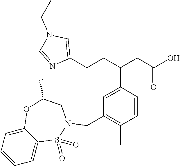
C1(CCC(CC(O)=O)C2=CC(CN3S(=O)(=O)C4=CC=CC=C4OC(C)C3)=C(C)C=C2)=CN(CC)C=N1
